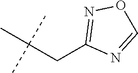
C1(CC(C)(C)C)=NOC=N1
